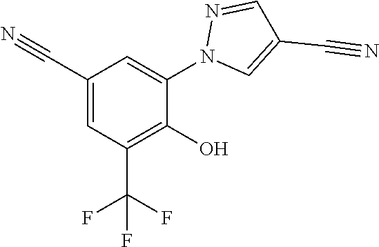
C1=C(C#N)C=C(N2N=CC(C#N)=C2)C(O)=C1C(F)(F)F
